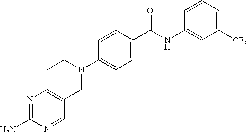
N1=C(N)N=CC2=C1CCN(C1=CC=C(C(NC3=CC([CF3])=CC=C3)=O)C=C1)C2
